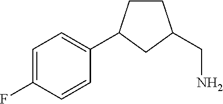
C1=C(F)C=CC(C2CCC(CN)C2)=C1
